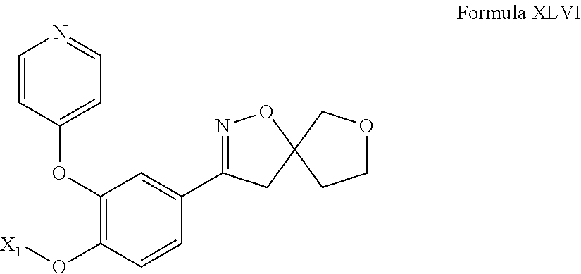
C1(OC2=CC=NC=C2)=C(O[X1])C=CC(C2=NOC3(C2)CCOC3)=C1
